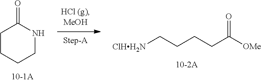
C1CCCNC1=O.[ClHH2N]CCCCC([OMe])=O
